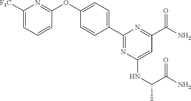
C1([F3C])=CC=CC(OC2=CC=C(C3=NC(NC(C(N)=O)C)=CC(C(N)=O)=N3)C=C2)=N1
